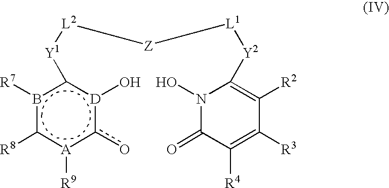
c1(o)[D](O)c([Y1][L2][Z][L1][Y2]C2=C([R2])C([R3])=C([R4])C(=O)N2O)b([R7])c([R8])[A]1[R9]
